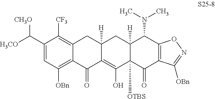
C1(C([H3CO])[CH3O])=CC([OBn])=C2C(=C1[CF3])CC1([H])C(=C(O)C3([OTBS])C([H])(C1)C(N(C)C)C1=C(C3=O)C([OBn])=NO1)C2=O
